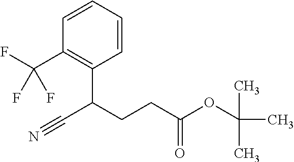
C1=CC=CC(C(F)(F)F)=C1C(CCC(OC(C)(C)C)=O)C#N
